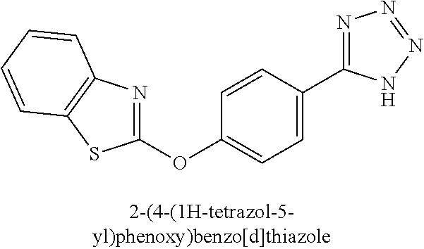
C1(OC2=CC=C(C3=NN=NN3)C=C2)=NC2=C(S1)C=CC=C2
